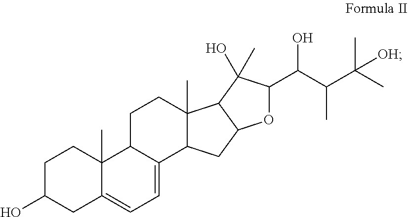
C1C(O)CC2=CC=C3C(C2(C)C1)CCC1(C)C3CC2C1C(C)(O)C(C(C(C(C)(C)[OH])C)O)O2
